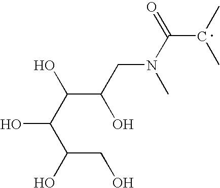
OC(C(C(CN(C(C(C)C)=O)C)O)O)C(CO)O
